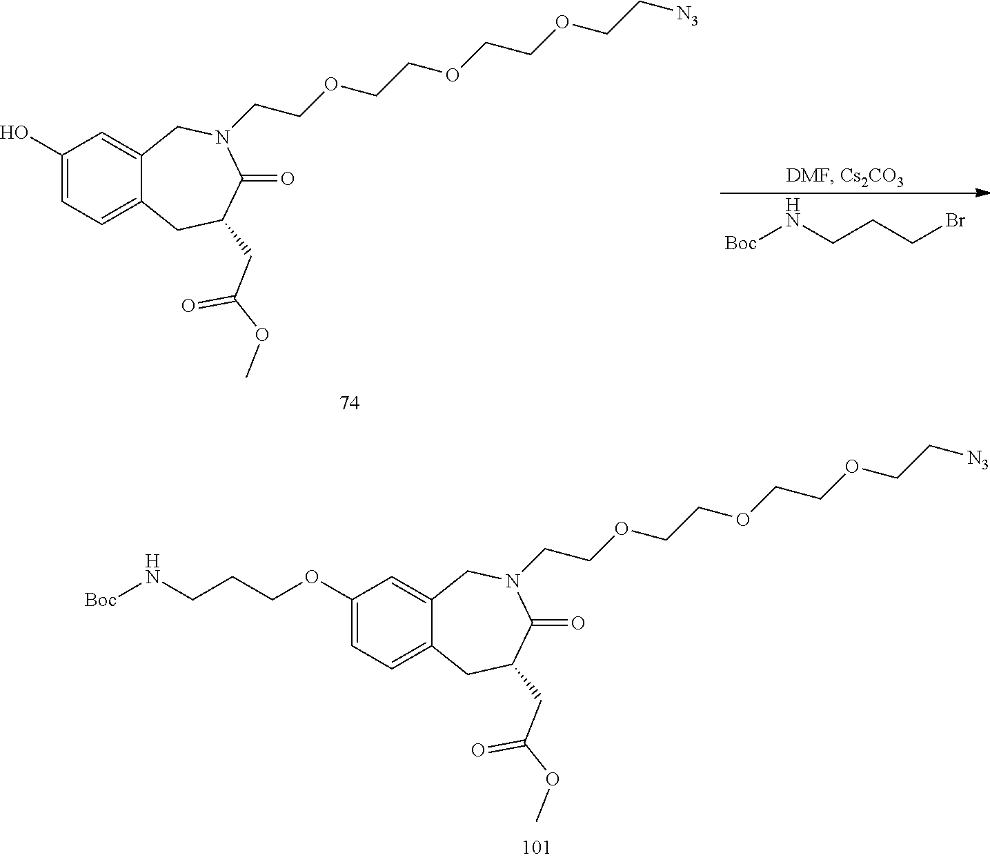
C1(OCCCN[Boc])=CC=C2C(=C1)CN(CCOCCOCCOCC[N3])C(=O)C(CC(=O)OC)C2.C1(O)=CC=C2C(=C1)CN(CCOCCOCCOCC[N3])C(=O)C(CC(=O)OC)C2.[Boc]NCCCBr
